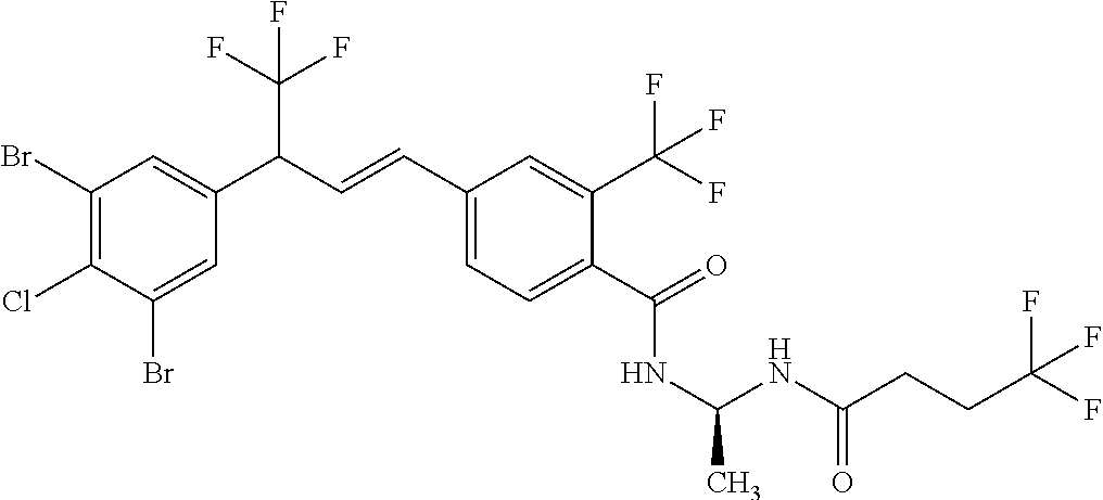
C1(Br)=C(Cl)C(Br)=CC(C(C=CC2=CC=C(C(=O)NC(NC(=O)CCC(F)(F)F)C)C(C(F)(F)F)=C2)C(F)(F)F)=C1
